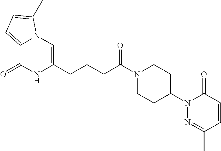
C12=CC=C(C)N1C=C(CCCC(N1CCC(N3N=C(C)C=CC3=O)CC1)=O)NC2=O
